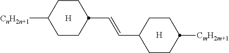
C(C1CCC([CnH2n+1])CC1)=CC1CCC([CmH2m+1])CC1.[H].[H]
